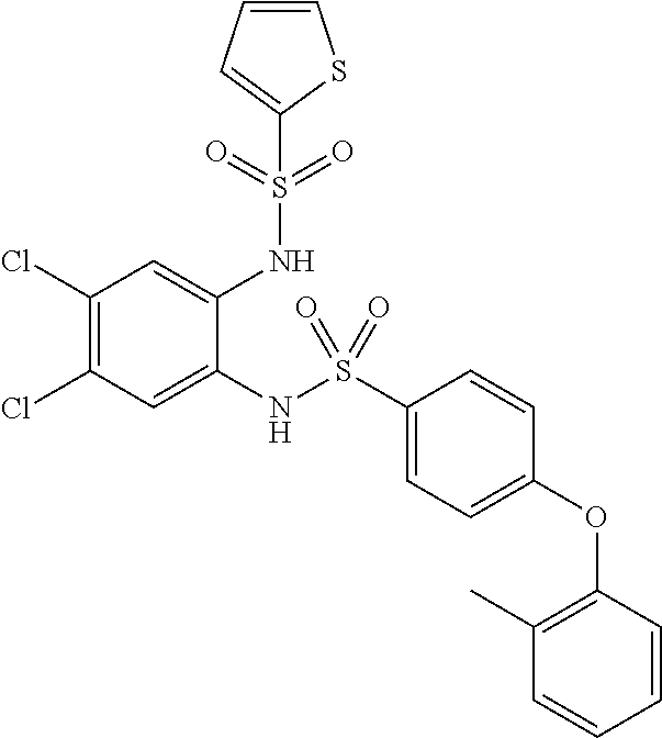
C1(Cl)=C(Cl)C=C(NS(C2=CC=C(OC3=C(C)C=CC=C3)C=C2)(=O)=O)C(NS(=O)(=O)C2=CC=CS2)=C1
